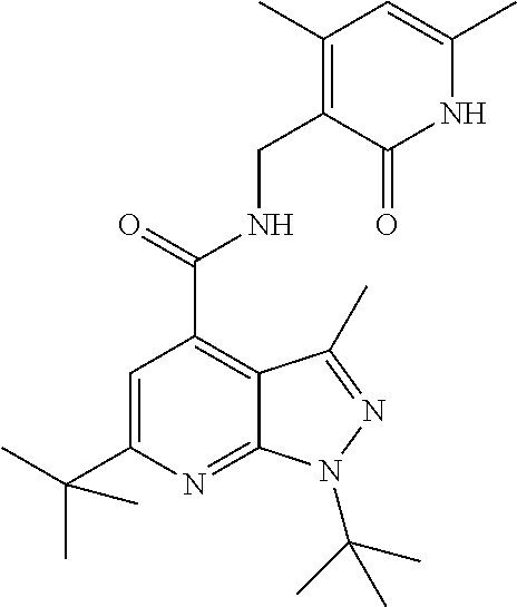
C(C1=CC(C(=O)NCC2=C(C)C=C(C)NC2=O)=C2C(=N1)N(C(C)(C)C)N=C2C)(C)(C)C
